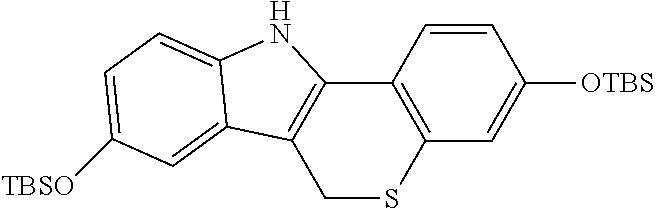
C12=C(C=C([OTBS])C=C1)SCC1=C2NC2=CC=C([TBSO])C=C12
